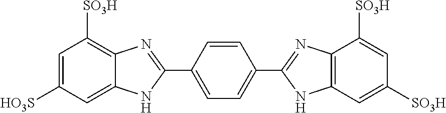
C1=CC(C2=NC3=C([SO3H])C=C([HO3S])C=C3N2)=CC=C1C1=NC2=C(N1)C=C([SO3H])C=C2[SO3H]
